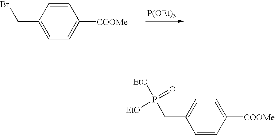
C1=CC(CBr)=CC=C1[COOMe].[P(OEt)3].C1=C([COOMe])C=CC(CP(=O)([EtO])[EtO])=C1
